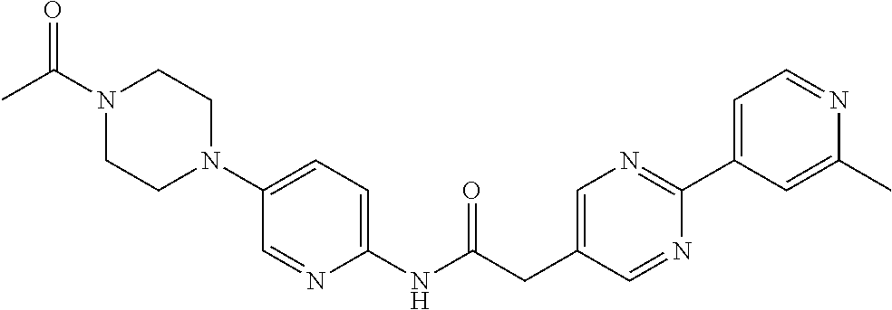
N1(C(C)=O)CCN(C2=CC=C(NC(CC3=CN=C(C4=CC=NC(C)=C4)N=C3)=O)N=C2)CC1
